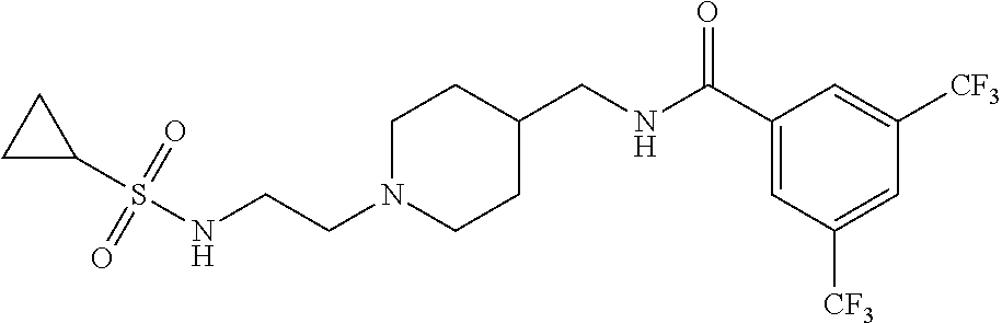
C1(S(NCCN2CCC(CNC(C3=CC([CF3])=CC([CF3])=C3)=O)CC2)(=O)=O)CC1
